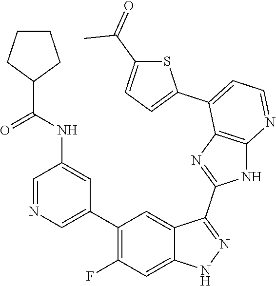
C1=NC=C(C2=C(F)C=C3C(=C2)C(C2=NC4=C(N2)N=CC=C4C2=CC=C(C(C)=O)S2)=NN3)C=C1NC(=O)C1CCCC1
